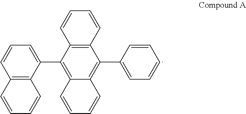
C12=C(C(C3=C4C(=C(C5=CC=CC=C5)C5=C3C=CC=C5)C=CC=C4)=CC=C1)C=CC=C2
